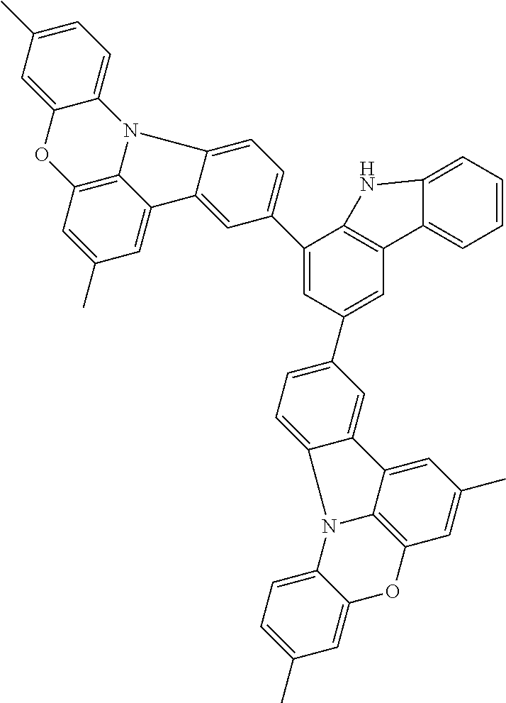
C1=C2C(=CC=C1C)N1C3=C(O2)C=C(C)C=C3C2=CC(C3=CC(C4=CC=C5N6C7=CC=C(C)C=C7OC7=C6C(=CC(C)=C7)C5=C4)=CC4=C3NC3=CC=CC=C43)=CC=C12
